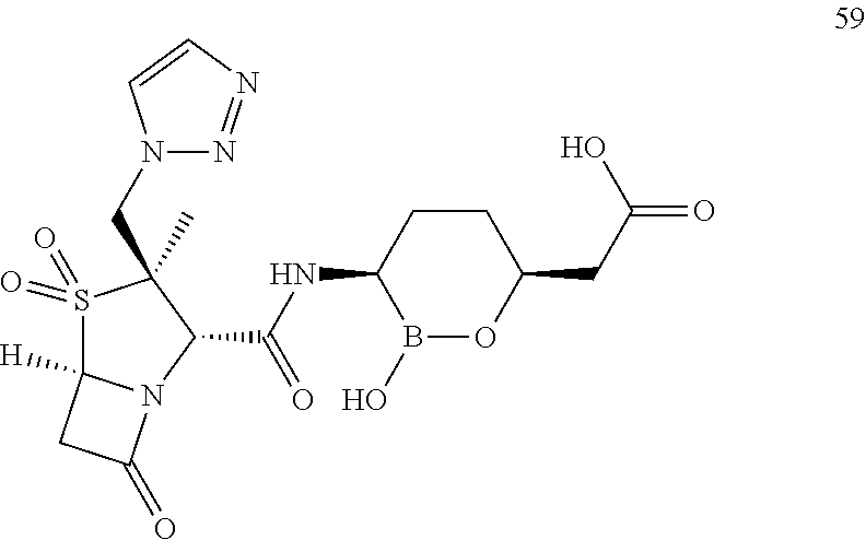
S1(=O)(=O)C2([H])N(C(C(=O)NC3B(O)OC(CC(=O)O)CC3)C1(CN1N=NC=C1)C)C(=O)C2
